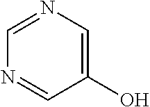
C1(O)=CN=CN=C1
